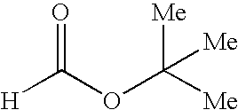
C(OC([Me])([Me])[Me])([H])=O
